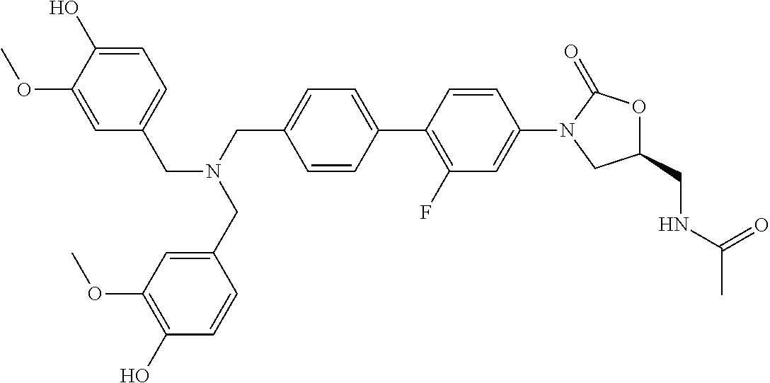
C1(CNC(=O)C)OC(=O)N(C2=CC(F)=C(C3=CC=C(CN(CC4=CC=C(O)C(OC)=C4)CC4=CC(OC)=C(O)C=C4)C=C3)C=C2)C1
